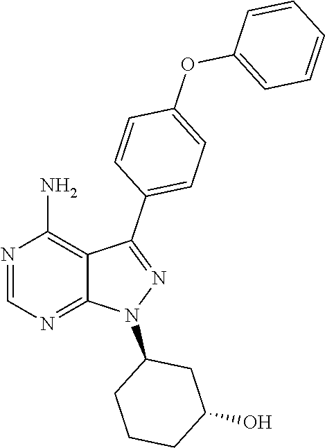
C1(N2N=C(C3=CC=C(OC4=CC=CC=C4)C=C3)C3=C(N)N=CN=C23)CCCC(O)C1
